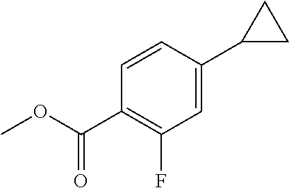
C1=C(C2CC2)C=CC(C(=O)OC)=C1F
